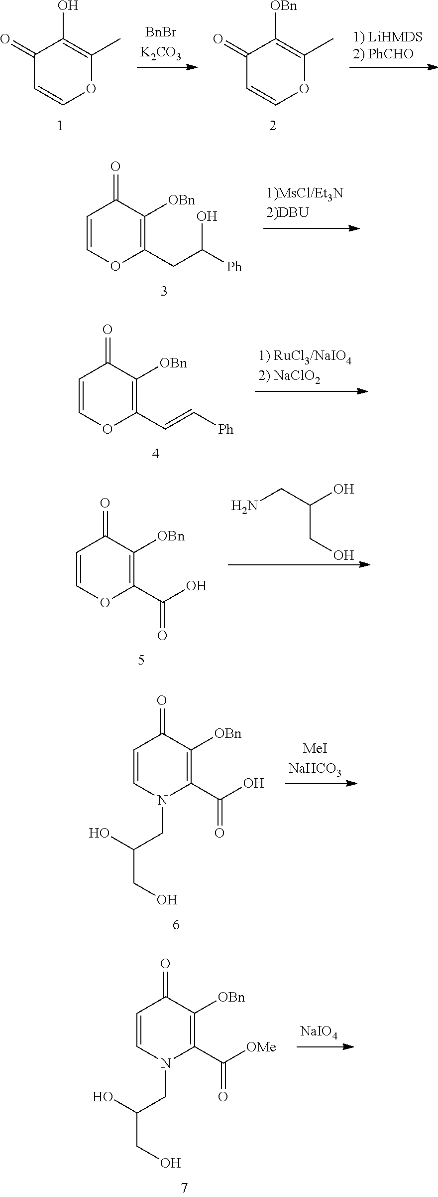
C1(=O)C=COC(C)=C1[OBn].C1(=O)C=COC(C)=C1O.C1=COC(CC(O)[Ph])=C([OBn])C1=O.C1=COC(C=C[Ph])=C([OBn])C1=O.C1=COC(C(O)=O)=C([OBn])C1=O.NCC(CO)O.C1=CN(CC(O)CO)C(C(O)=O)=C([OBn])C1=O.C1=CN(CC(O)CO)C(C([OMe])=O)=C([OBn])C1=O.[NaIO4]
